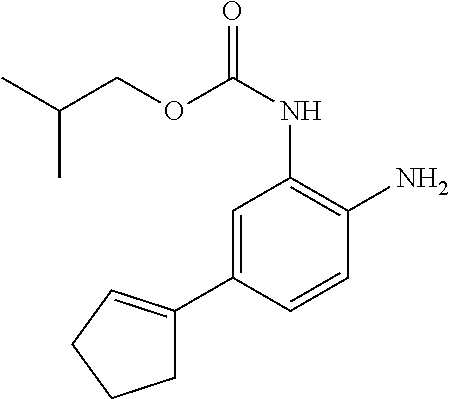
C(COC(NC1=C(N)C=CC(C2=CCCC2)=C1)=O)(C)C
